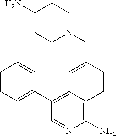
N1(CC2=CC3=C(C4=CC=CC=C4)C=NC(N)=C3C=C2)CCC(N)CC1
